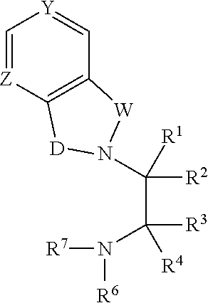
C1=[Z]C2=C(C=[Y]1)[W]N(C([R2])([R1])C([R3])(N([R6])[R7])[R4])[D]2
